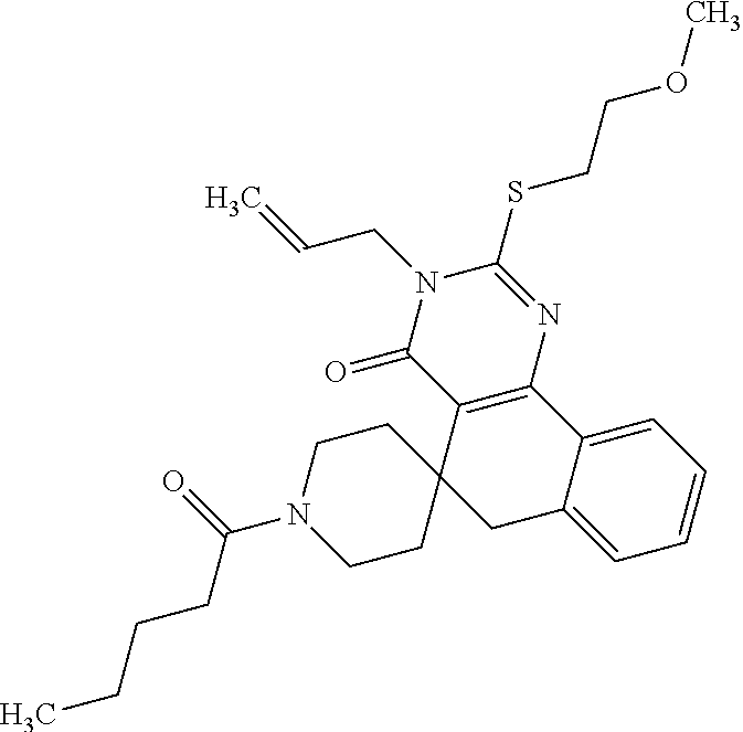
C12=CC=CC=C1C1=C(C3(C2)CCN(C(=O)CCCC)CC3)C(=O)N(CC=C)C(SCCOC)=N1
